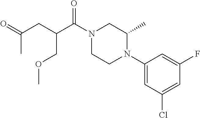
C1(N2CCN(C(C(CC(=O)C)COC)=O)CC2C)=CC(Cl)=CC(F)=C1
